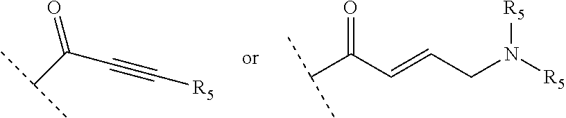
O=C(C(C)C)C#C[R5].O=C(C(C)C)C=CCN([R5])[R5]
